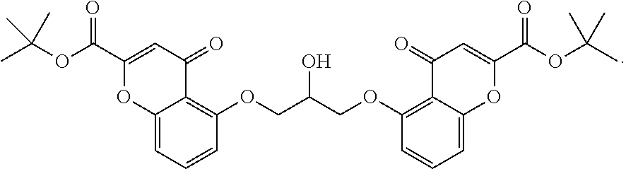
C12=CC=CC(OCC(COC3=C4C(=CC=C3)OC(C(OC(C)(C)C)=O)=CC4=O)O)=C1C(=O)C=C(C(OC(C)(C)C)=O)O2
